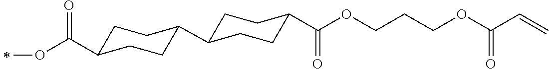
C1C(C(OC)=O)CCC(C2CCC(C(OCCCOC(C=C)=O)=O)CC2)C1
